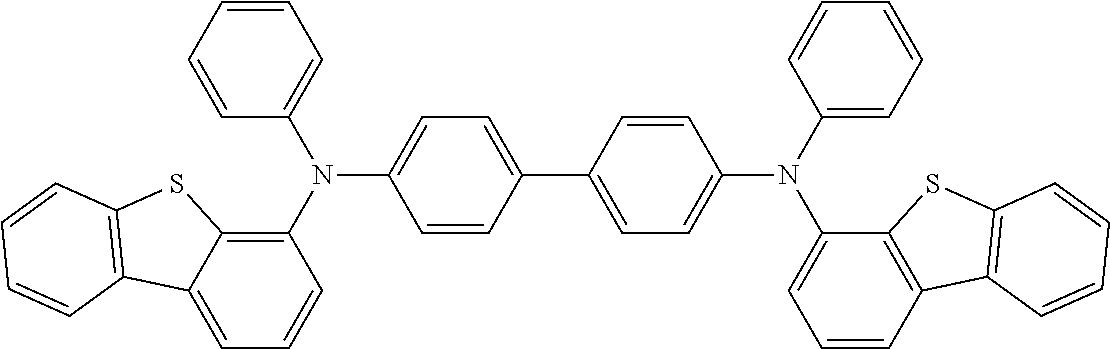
C1(C2=CC=C(N(C3=CC=CC=C3)C3=CC=CC4=C3SC3=C4C=CC=C3)C=C2)=CC=C(N(C2=C3C(=CC=C2)C2=C(S3)C=CC=C2)C2=CC=CC=C2)C=C1
